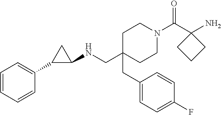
C1C(CC2=CC=C(F)C=C2)(CNC2CC2C2=CC=CC=C2)CCN(C(C2(N)CCC2)=O)C1
